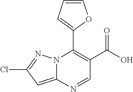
N12C(=CC(Cl)=N1)N=CC(C(O)=O)=C2C1=CC=CO1
